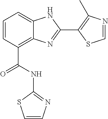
C1=CC(C(=O)NC2=NC=CS2)=C2C(=C1)NC(C1=C(C)N=CS1)=N2
